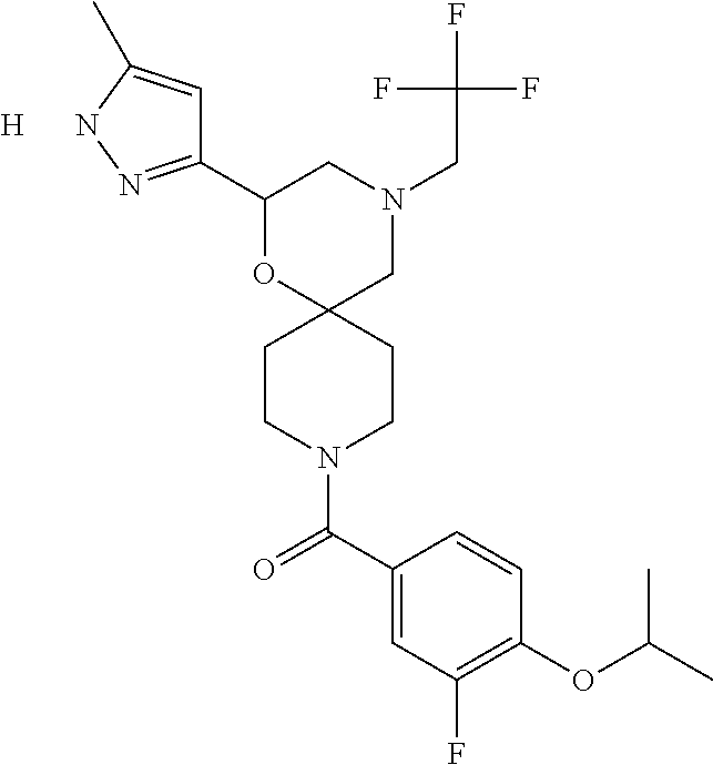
N1(CC(F)(F)F)CC2(OC(C3=NNC(C)=C3)C1)CCN(C(C1=CC(F)=C(OC(C)C)C=C1)=O)CC2.[H]
